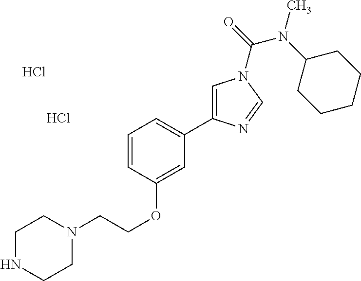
C1NCCN(CCOC2=CC(C3=CN(C(N(C)C4CCCCC4)=O)C=N3)=CC=C2)C1.Cl.Cl
